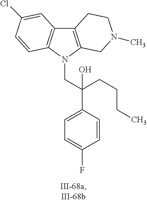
C12=C(N(CC(C3=CC=C(F)C=C3)(O)CCCC)C3=C1C=C(Cl)C=C3)CN(C)CC2
